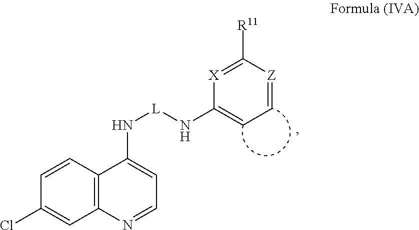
C1=CC(Cl)=CC2=C1C(N[L]NC1=CC=[Z]C([R11])=[X]1)=CC=N2
